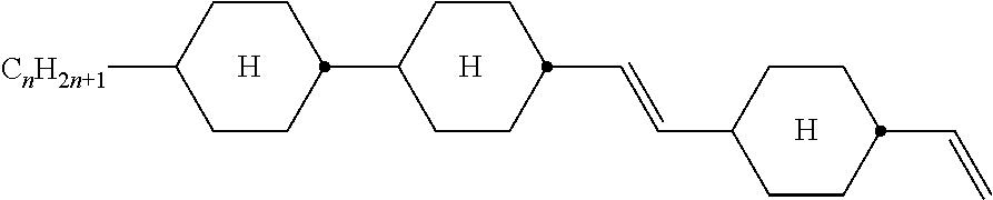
[H].[H].C(C1CCC(C2CCC([CnH2n+1])CC2)CC1)=CC1CCC(C=C)CC1.[H]
